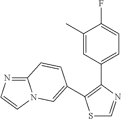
S1C=NC(C2=CC=C(F)C(C)=C2)=C1C1=CN2C(=NC=C2)C=C1
